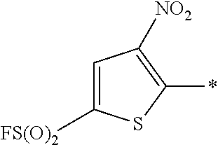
C1([FS(O)2])=CC([NO2])=C(*)S1
